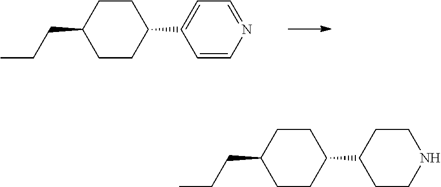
C1=CN=CC=C1C1CCC(CCC)CC1.C1CNCCC1C1CCC(CCC)CC1
